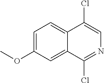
COC1=CC=C2C(=C1)C(Cl)=NC=C2Cl
